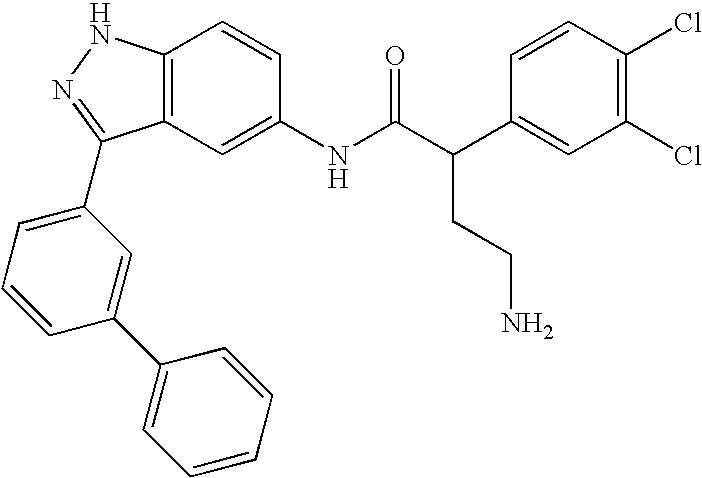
C12=C(C=C(NC(C(C3=CC(Cl)=C(Cl)C=C3)CCN)=O)C=C1)C(C1=CC=CC(C3=CC=CC=C3)=C1)=NN2
